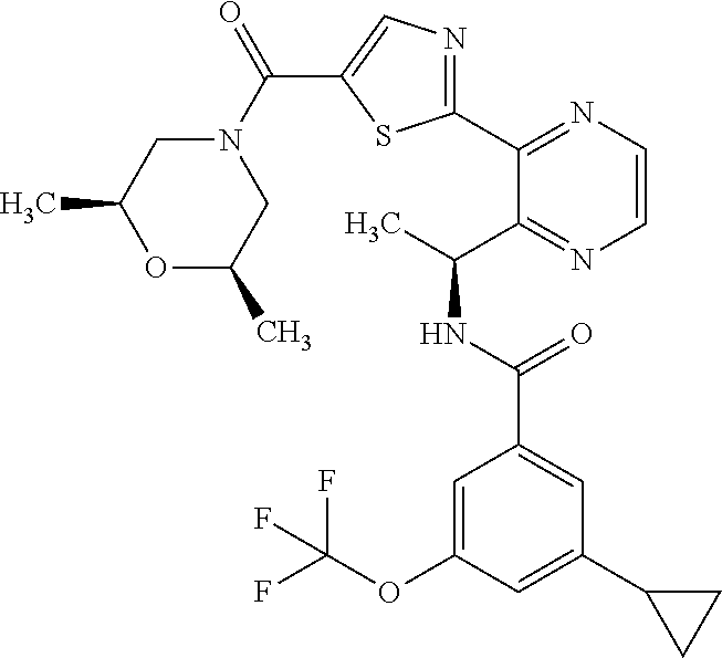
C1(C2=NC=CN=C2C(C)NC(C2=CC(C3CC3)=CC(OC(F)(F)F)=C2)=O)=NC=C(C(N2CC(C)OC(C)C2)=O)S1
